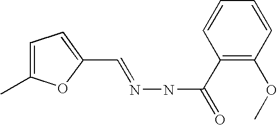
C1=C(C)OC(C=NNC(=O)C2=C(OC)C=CC=C2)=C1
